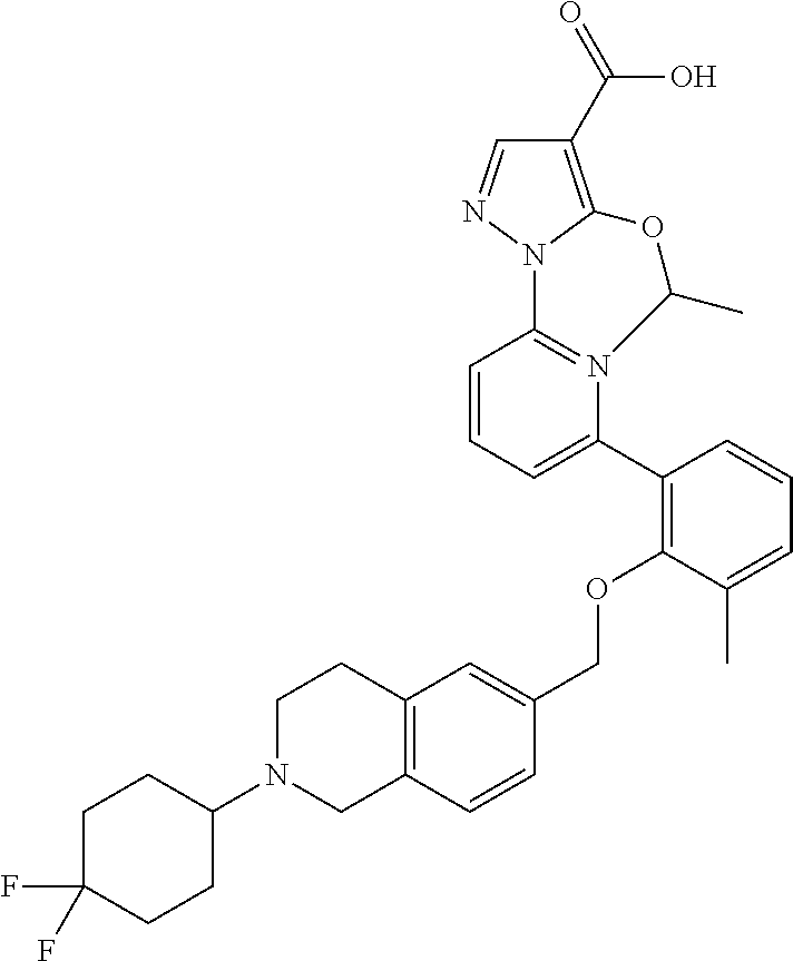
C1=CC=C(C2=C(OCC3=CC4=C(C=C3)CN(C3CCC(F)(F)CC3)CC4)C(C)=CC=C2)N2=C1N1N=CC(C(=O)O)=C1OC2C
